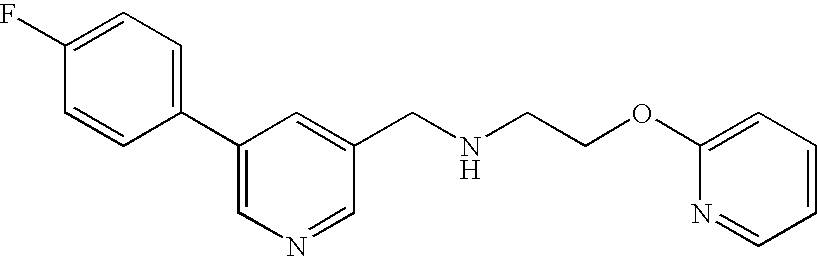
C1=CC(C2=CN=CC(CNCCOC3=CC=CC=N3)=C2)=CC=C1F
